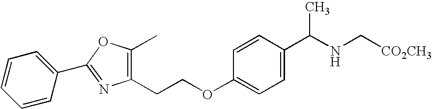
C1=CC(OCCC2=C(C)OC(C3=CC=CC=C3)=N2)=CC=C1C(NC[CO2CH3])C
